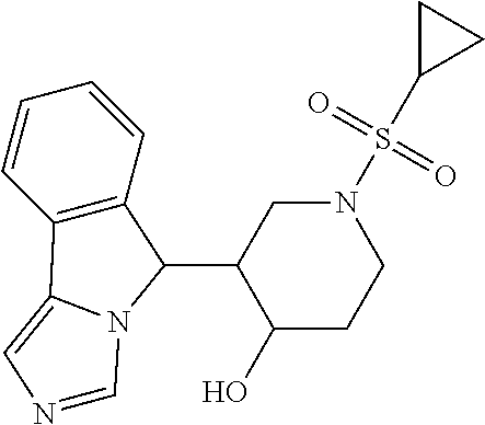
C1=CC=CC2=C1C(C1C(O)CCN(S(C3CC3)(=O)=O)C1)N1C2=CN=C1
